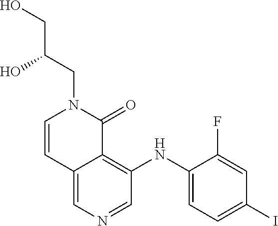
C12=CN=CC(NC3=CC=C(I)C=C3F)=C1C(=O)N(CC(CO)O)C=C2
